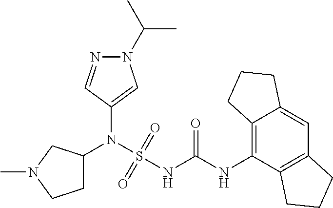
C1(N(S(NC(NC2=C3C(=CC4=C2CCC4)CCC3)=O)(=O)=O)C2CCN(C)C2)=CN(C(C)C)N=C1
